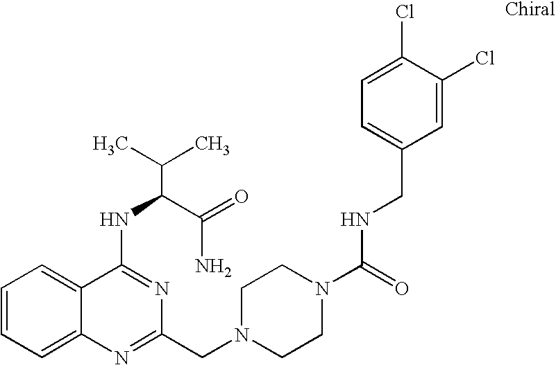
C1=CC=C2C(=C1)C(NC(C(N)=O)C(C)C)=NC(CN1CCN(C(=O)NCC3=CC=C(Cl)C(Cl)=C3)CC1)=N2
